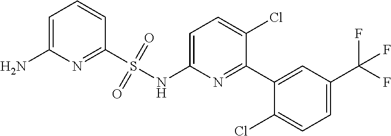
C1=C(N)N=C(S(NC2=CC=C(Cl)C(C3=CC(C(F)(F)F)=CC=C3Cl)=N2)(=O)=O)C=C1
